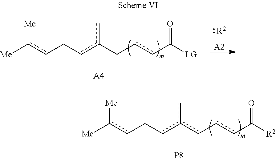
[Me]c(cCcc(c-ccC([R2])=O)c)[Me].[P8].[R2].[A2].[Me]c(cCcc(CccC([LG])=O)c)[Me].[A4]
